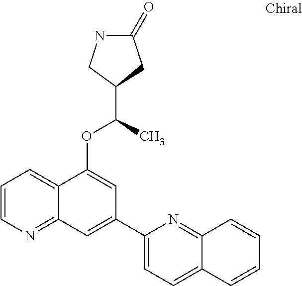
C1=CN=C2C(=C1)C(OC(C)C1CNC(=O)C1)=CC(C1=CC=C3C(=N1)C=CC=C3)=C2
